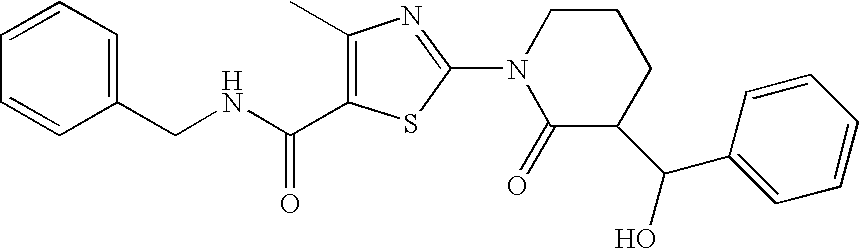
C1=CC=C(CNC(=O)C2=C(C)N=C(N3C(=O)C(C(O)C4=CC=CC=C4)CCC3)S2)C=C1
